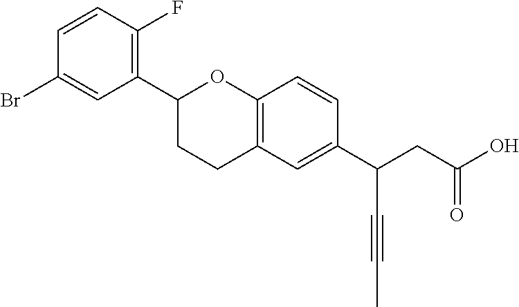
C1(C2CCC3=C(O2)C=CC(C(CC(O)=O)C#CC)=C3)=C(F)C=CC(Br)=C1
